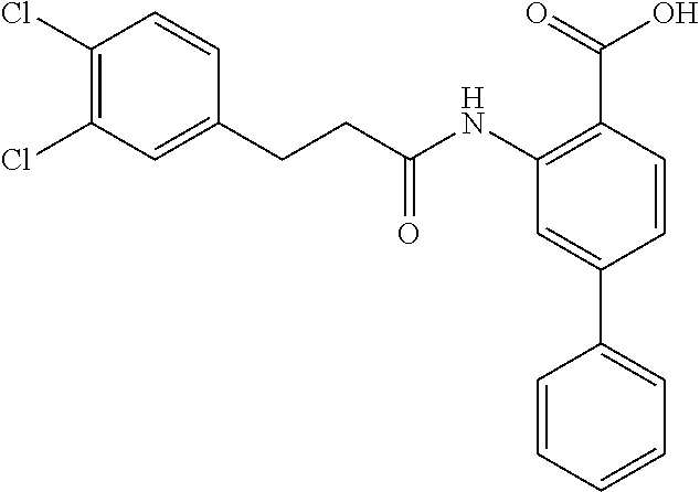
C1(NC(CCC2=CC(Cl)=C(Cl)C=C2)=O)=C(C(=O)O)C=CC(C2=CC=CC=C2)=C1
